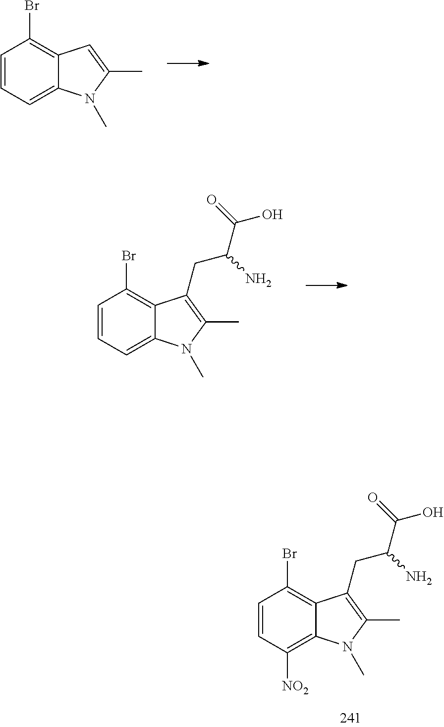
C12=C(Br)C=CC=C1N(C)C(C)=C2.C12=C(Br)C=CC=C1N(C)C(C)=C2CC(C(O)=O)N.C12=C(Br)C=CC([NO2])=C1N(C)C(C)=C2CC(C(O)=O)N
